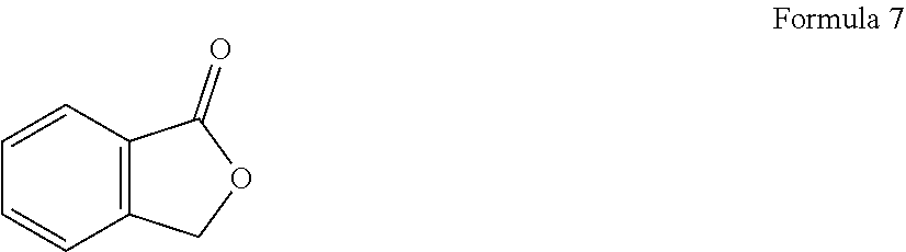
C1=CC2=C(C=C1)COC2=O
